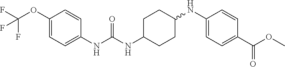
C1(NC(NC2CCC(NC3=CC=C(C(OC)=O)C=C3)CC2)=O)=CC=C(OC(F)(F)F)C=C1
